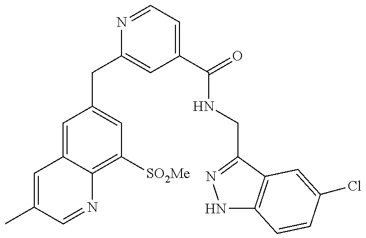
C1=C(C)C=NC2=C([SO2Me])C=C(CC3=CC(C(=O)NCC4=NNC5=C4C=C(Cl)C=C5)=CC=N3)C=C12
